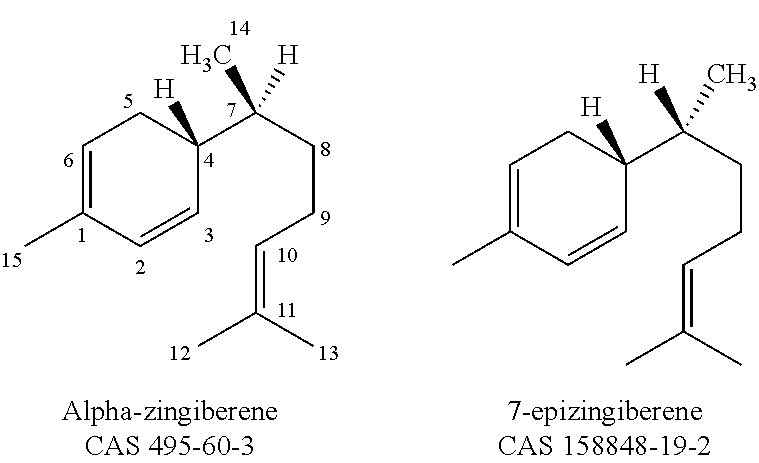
C1=C(C)C=CC(C(CCC=C(C)C)(C)[H])([H])C1.C1=C(C)C=CC(C(CCC=C(C)C)([H])C)([H])C1
